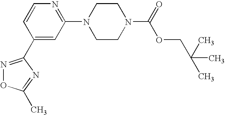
C1(C2=NOC(C)=N2)=CC(N2CCN(C(=O)OCC(C)(C)C)CC2)=NC=C1
